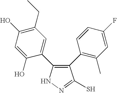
C1(C2=C(C)C=C(F)C=C2)=C(C2=CC(CC)=C(O)C=C2O)NN=C1S
